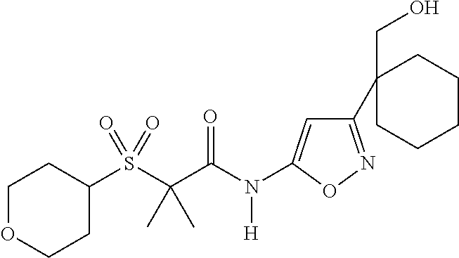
C1CC(S(C(C(N(C2=CC(C3(CO)CCCCC3)=NO2)[H])=O)(C)C)(=O)=O)CCO1
